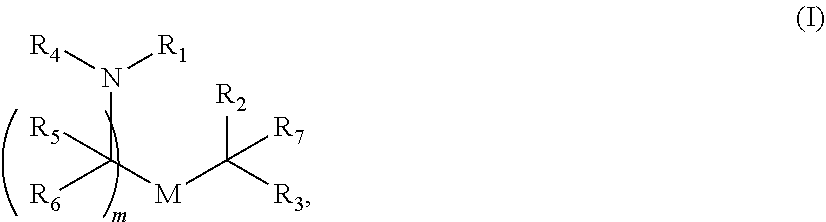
[M](C([R3])([R2])[R7])C(N([R4])[R1])([R6])[R5]
